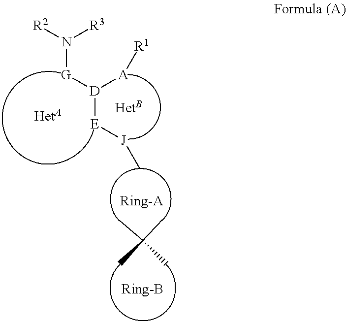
[R2]N([R3])[G][D]([E][J]C)[A][R1].CC(C)(C)C
